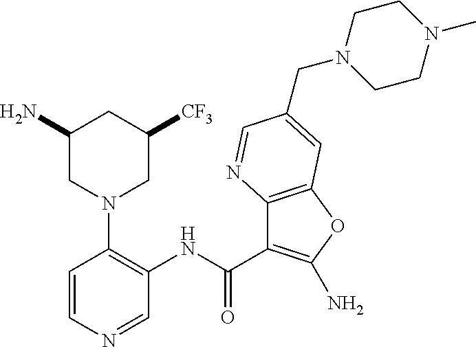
C1=CN=CC(NC(C2=C(N)OC3=C2N=CC(CN2CCN(C)CC2)=C3)=O)=C1N1CC(N)CC([CF3])C1
